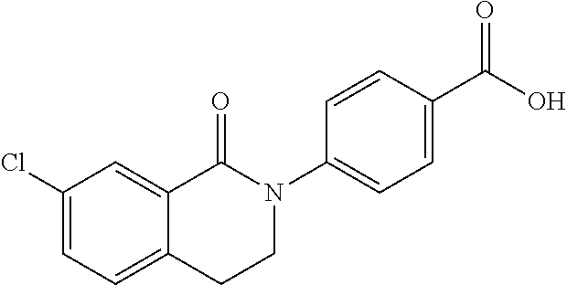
C1(Cl)=CC=C2C(=C1)C(=O)N(C1=CC=C(C(O)=O)C=C1)CC2
